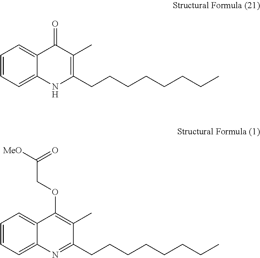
C1=CC=C2C(=C1)C(OCC([MeO])=O)=C(C)C(CCCCCCCC)=N2.C1=CC=C2C(=C1)C(=O)C(C)=C(CCCCCCCC)N2
